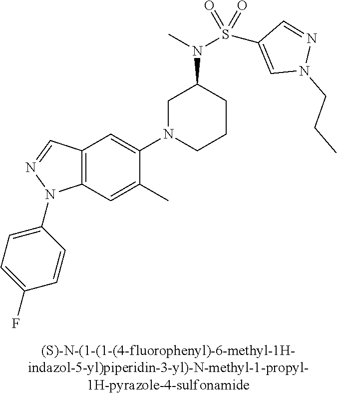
C12=C(C=C(C)C(N3CCCC(N(C)S(C4=CN(CCC)N=C4)(=O)=O)C3)=C1)N(C1=CC=C(F)C=C1)N=C2
